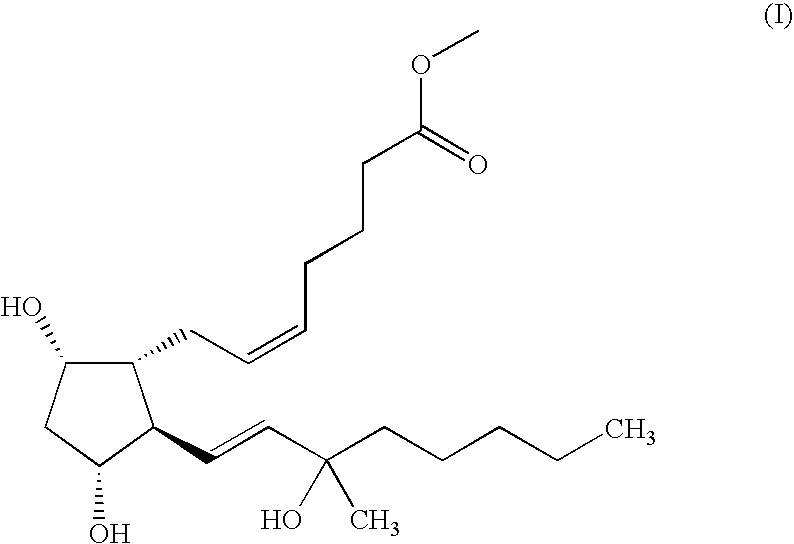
C1(CC=CCCCC(OC)=O)C(O)CC(O)C1C=CC(CCCCC)(O)C
